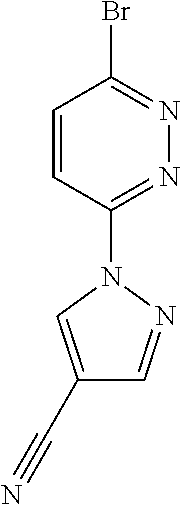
BrC1=NN=C(N2C=C(C#N)C=N2)C=C1
